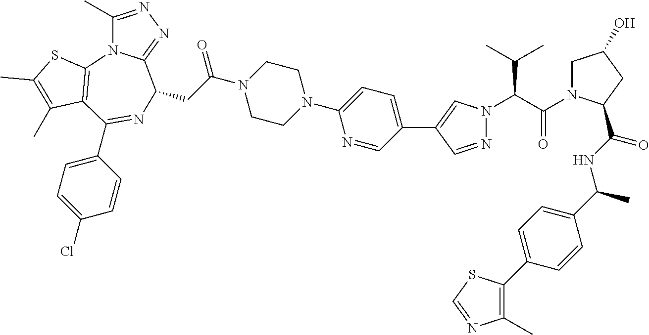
C1(C)=NN=C2N1C1=C(C(C3=CC=C(Cl)C=C3)=NC2CC(N2CCN(C3=CC=C(C4=CN(C(C(=O)N5CC(O)CC5C(NC(C5=CC=C(C6=C(C)N=CS6)C=C5)C)=O)C(C)C)N=C4)C=N3)CC2)=O)C(C)=C(C)S1
